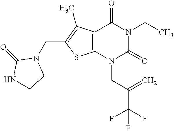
C12=C(N(CC(C(F)(F)F)=C)C(=O)N(CC)C1=O)SC(CN1C(=O)NCC1)=C2C
